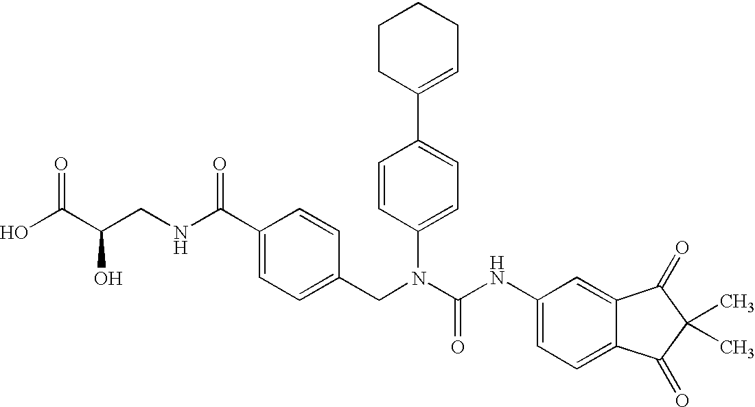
OC(C(CNC(C1=CC=C(CN(C(NC2=CC=C3C(=C2)C(=O)C(C)(C)C3=O)=O)C2=CC=C(C3=CCCCC3)C=C2)C=C1)=O)O)=O
